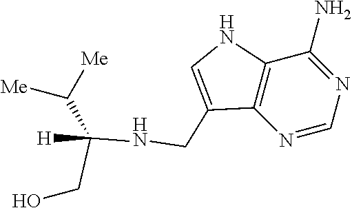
N1=CN=C(N)C2=C1C(CNC([H])(C([Me])[Me])CO)=CN2
